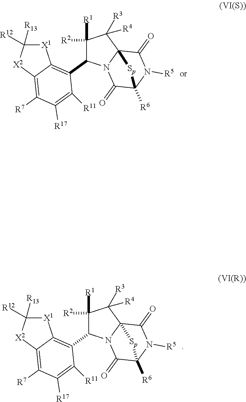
[X1]1C([R12])([R13])[X2]C2=C([R7])C([R17])=C([R11])C(C3C([R2])([R1])C([R4])([R3])C45N3C(=O)C([R6])(N([R5])C4=O)[Sp]5)=C12.[X1]1C([R12])([R13])[X2]C2=C([R7])C([R17])=C([R11])C(C3C([R2])([R1])C([R4])([R3])C45N3C(=O)C([R6])(N([R5])C4=O)[Sp]5)=C12
